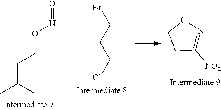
C(C(C)C)CON=O.ClCCCBr.C1([NO2])=NOCC1
